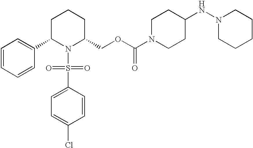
C1=CC=CC(C2N(S(C3=CC=C(Cl)C=C3)(=O)=O)C(COC(N3CCC(NN4CCCCC4)CC3)=O)CCC2)=C1
